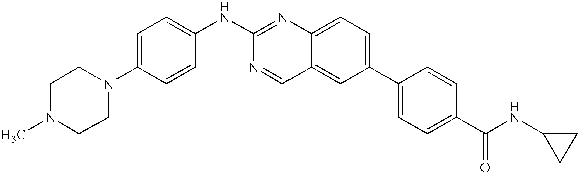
CN1CCN(C2=CC=C(NC3=NC4=CC=C(C5=CC=C(C(NC6CC6)=O)C=C5)C=C4C=N3)C=C2)CC1
